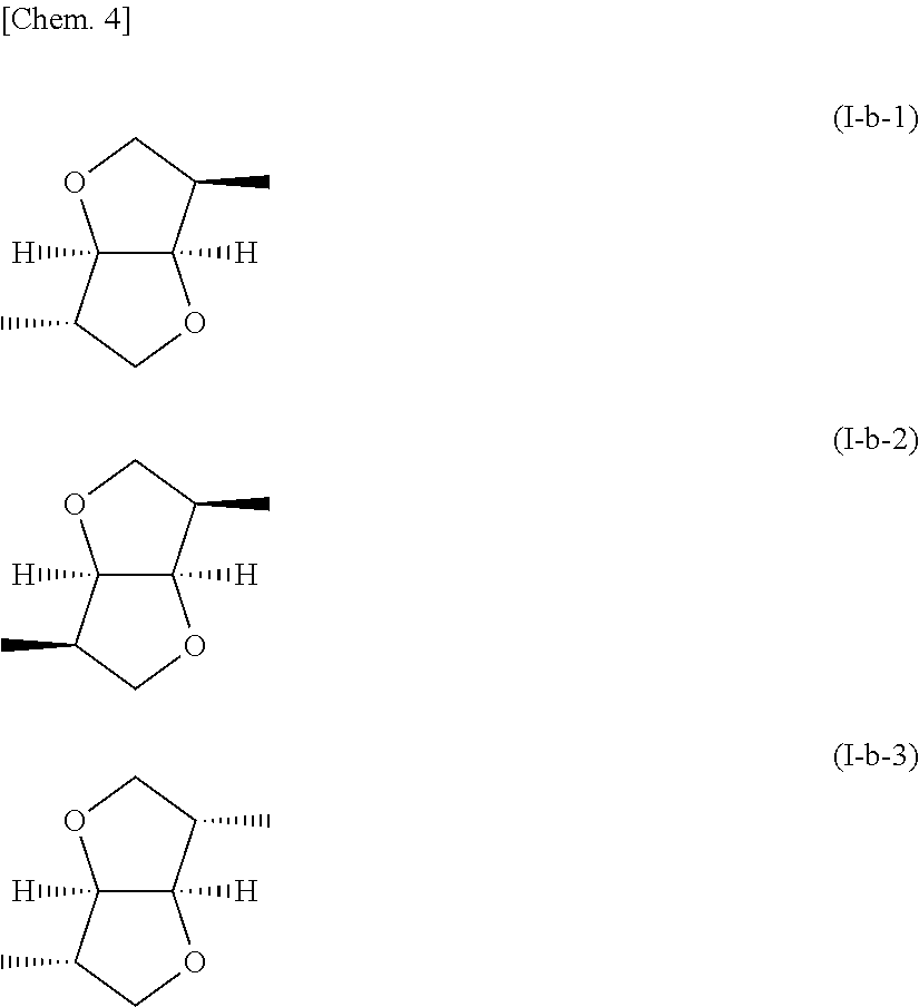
C12([H])C([H])(C(C)CO1)OCC2C.C12([H])C([H])(C(C)CO1)OCC2C.C12([H])C([H])(C(C)CO1)OCC2C
